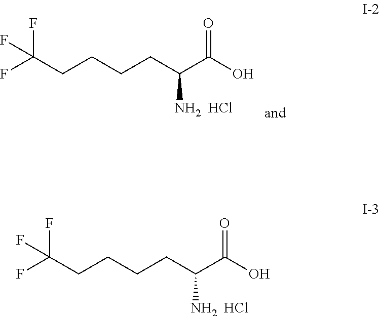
C(CCCC(C(O)=O)N)C(F)(F)F.Cl.C(CCCC(C(O)=O)N)C(F)(F)F.Cl
